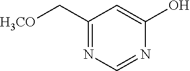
OC1=CC(C[H3CO])=NC=N1
